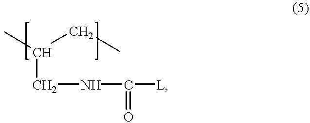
C(NC([L])=O)C(C)CC
